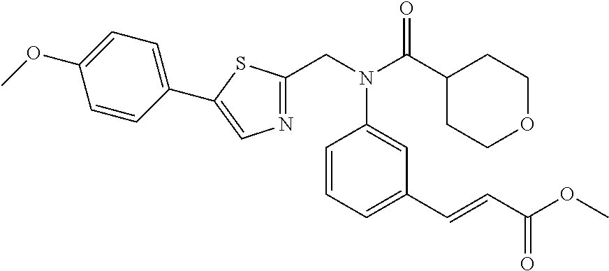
N(C(C1CCOCC1)=O)(C1=CC(C=CC(OC)=O)=CC=C1)CC1=NC=C(C2=CC=C(OC)C=C2)S1
